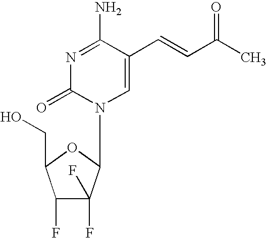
N1=C(N)C(C=CC(C)=O)=CN(C2C(F)(F)C(F)C(CO)O2)C1=O
